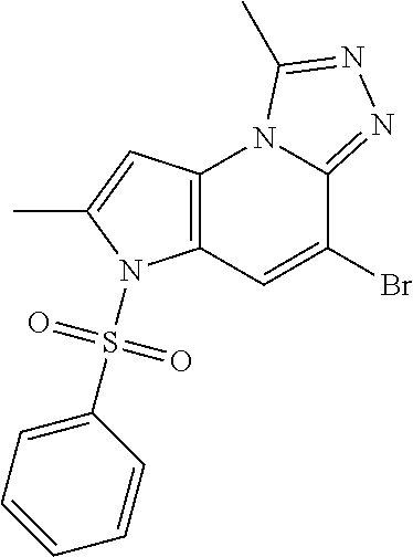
C12=C(C=C(Br)C3=NN=C(C)N13)N(S(C1=CC=CC=C1)(=O)=O)C(C)=C2
